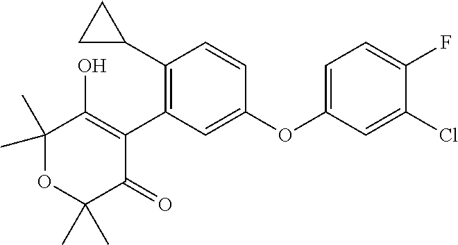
C1(C2CC2)=C(C2=C(O)C(C)(C)OC(C)(C)C2=O)C=C(OC2=CC=C(F)C(Cl)=C2)C=C1
